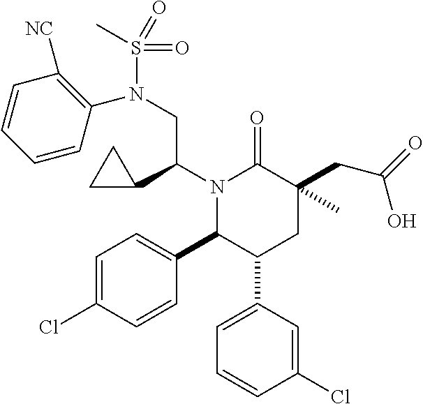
N1(C(C2CC2)CN(S(C)(=O)=O)C2=C([NC])C=CC=C2)C(C2=CC=C(Cl)C=C2)C(C2=CC=CC(Cl)=C2)CC(CC(=O)O)(C)C1=O
